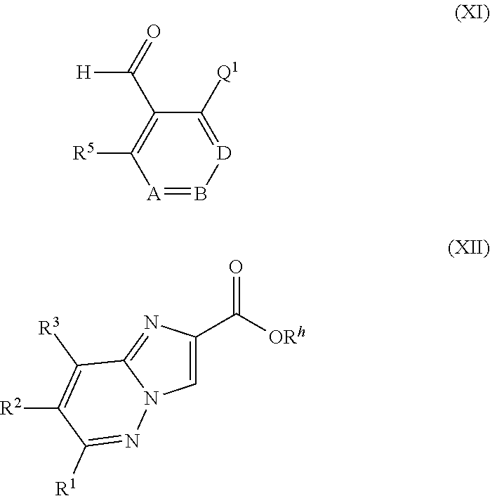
[D]1=C([Q1])C(C(=O)[H])=C([R5])[A]=B1.C1=C(C([ORh])=O)N=C2N1N=C([R1])C([R2])=C2[R3]
